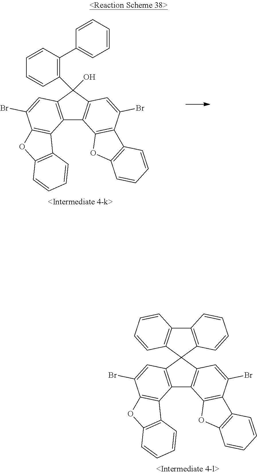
C12=C(C(O)(C3=C(C4=CC=CC=C4)C=CC=C3)C3=C1C1=C(C(Br)=C3)C3=C(O1)C=CC=C3)C=C(Br)C1=C2C2=C(O1)C=CC=C2.C12=C(C=C(Br)C3=C1C1=C(O3)C=CC=C1)C1(C3=C2C2=C(C(Br)=C3)C3=C(O2)C=CC=C3)C2=C(C3=C1C=CC=C3)C=CC=C2
